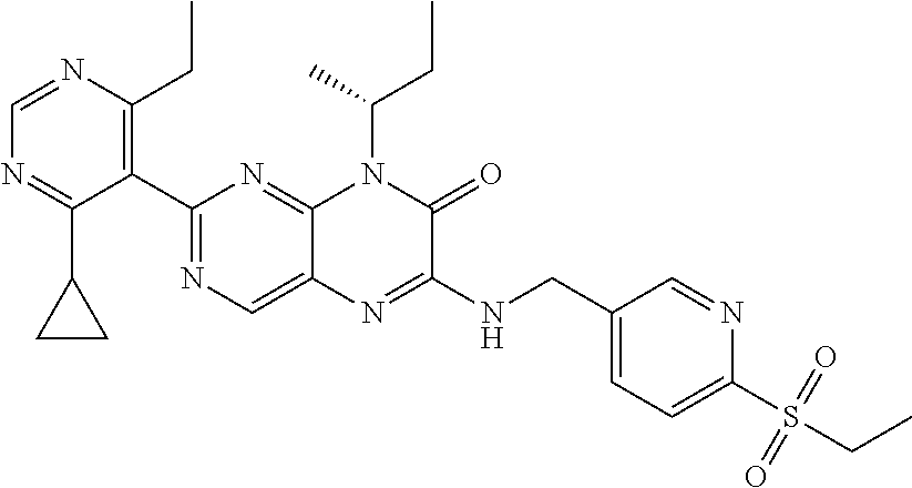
C1(C2=NC=C3C(=N2)N(C(CC)C)C(=O)C(NCC2=CC=C(S(CC)(=O)=O)N=C2)=N3)=C(CC)N=CN=C1C1CC1
